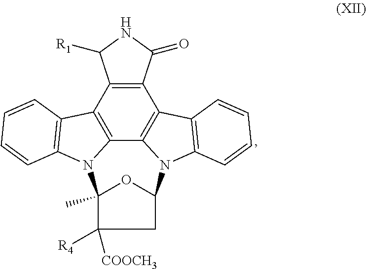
C12=C(C3=C4C5=C1C1=C(N5C5CC([R4])([COOCH3])C(C)(N4C4=C3C=CC=C4)O5)C=CC=C1)C([R1])NC2=O
